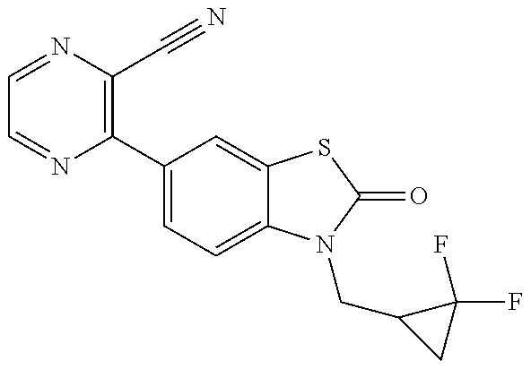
C1=NC(C2=CC=C3C(=C2)SC(=O)N3CC2CC2(F)F)=C(C#N)N=C1
